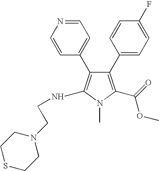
C1(C2=CC=C(F)C=C2)=C(C(=O)OC)N(C)C(C)=C1C1=CC=NC=C1.NCCN1CCSCC1
